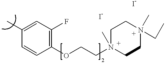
C1(C)=CC(F)=C(OCCN2(C)CCN(CC)(C)CC2)C=C1
